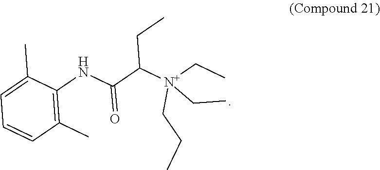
C1=CC(C)=C(NC(C([N+](CC)(CC)CCC)CC)=O)C(C)=C1
